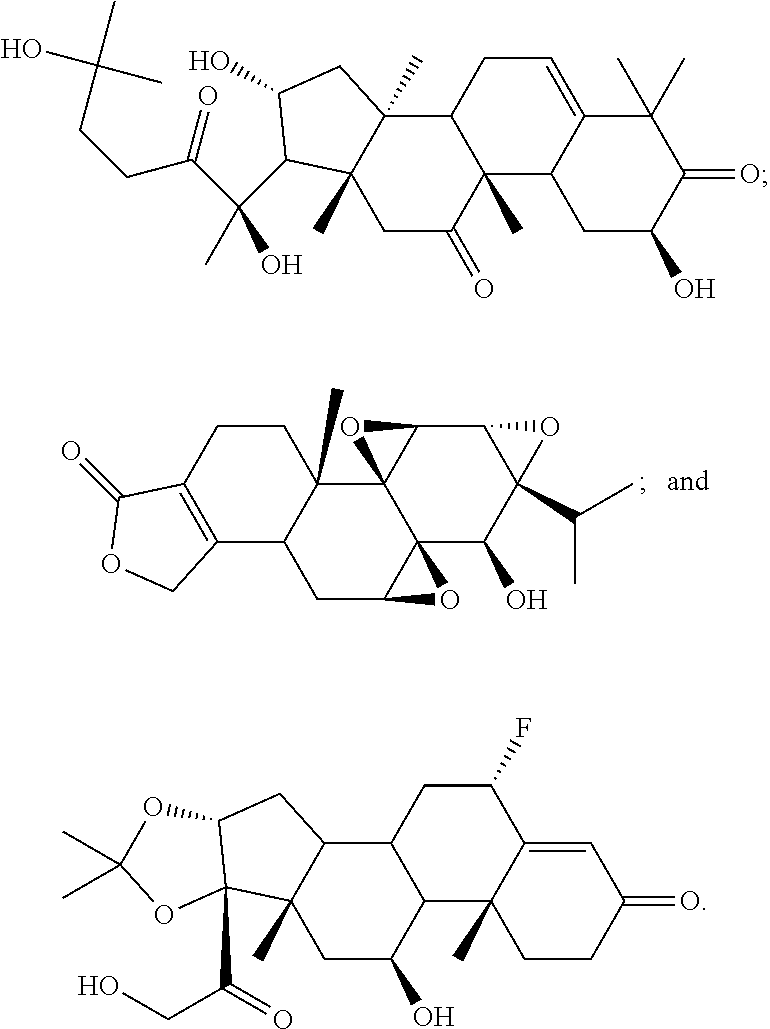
C12=C(CCC3(C)C1CC1C4(C35C(C3C(C(C)C)(C4O)O3)O5)O1)C(=O)OC2.C12(C)C3C(=CCC1C1(C)C(C)(CC2=O)C(C(C(CCC(C)(O)C)=O)(C)O)C(O)C1)C(C)(C)C(=O)C(O)C3.C1C(O)C2C(C3C1(C)C1(C(CO)=O)C(C3)OC(C)(C)O1)CC(F)C1=CC(=O)CCC21C
